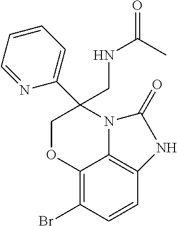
C12=C(Br)C=CC3=C1N(C(C1=CC=CC=N1)(CNC(=O)C)CO2)C(=O)N3
